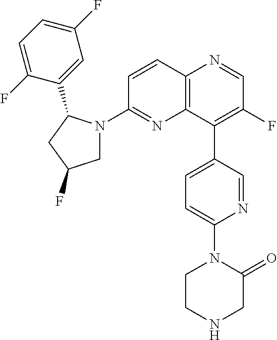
C12=C(C(C3=CC=C(N4CCNCC4=O)N=C3)=C(F)C=N1)N=C(N1CC(F)CC1C1=CC(F)=CC=C1F)C=C2
